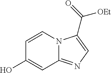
C1=CN2C(=NC=C2C(=O)[OEt])C=C1O
